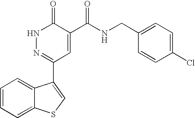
N1N=C(C2=CSC3=CC=CC=C32)C=C(C(NCC2=CC=C(Cl)C=C2)=O)C1=O
